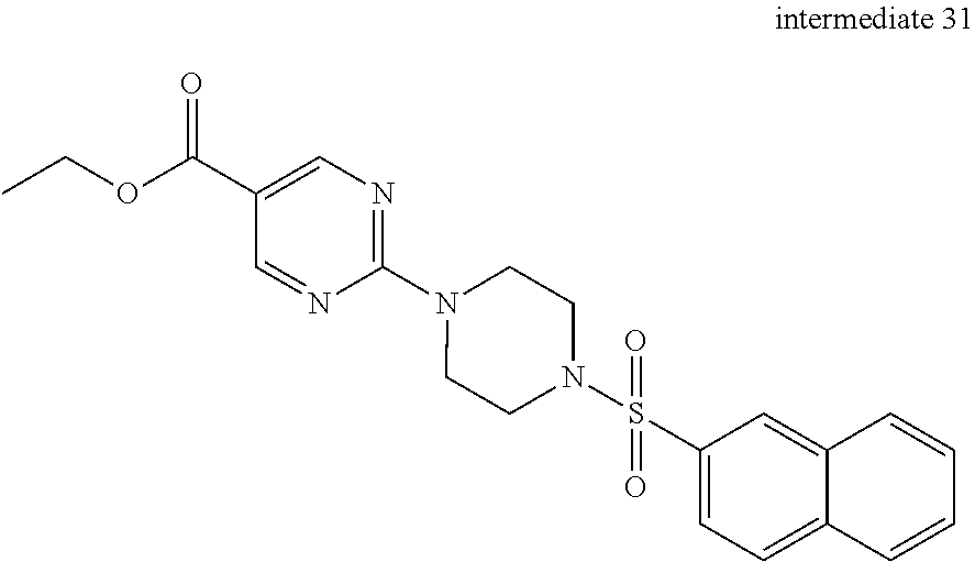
C1(C(OCC)=O)=CN=C(N2CCN(S(C3=CC=C4C(=C3)C=CC=C4)(=O)=O)CC2)N=C1
